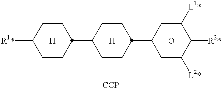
[R1*]C1CCC(C2CCC(C3CC([L2*])C([R2*])C([L1*])C3)CC2)CC1.[H].[H].O
